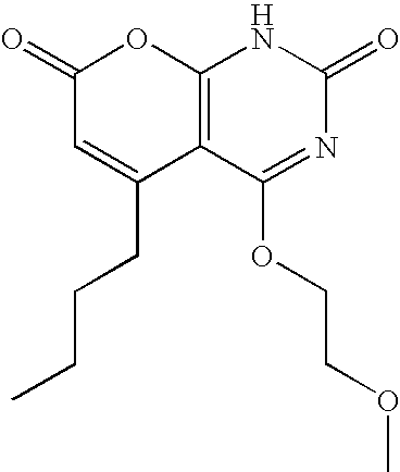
C12=C(C(OCCOC)=NC(=O)N1)C(CCCC)=CC(=O)O2
